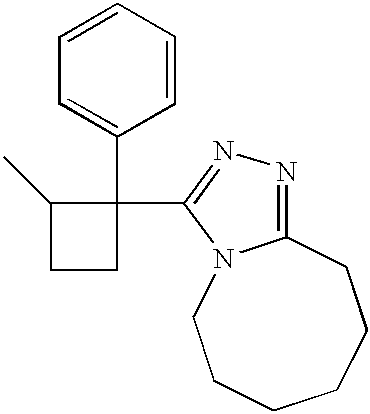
C1CC(C2=CC=CC=C2)(C2=NN=C3N2CCCCCC3)C1C
